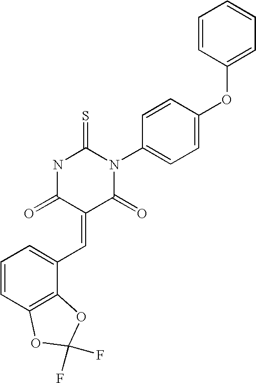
C1=CC(OC2=CC=C(N3C(=S)NC(=O)C(=CC4=CC=CC5=C4OC(F)(F)O5)C3=O)C=C2)=CC=C1
